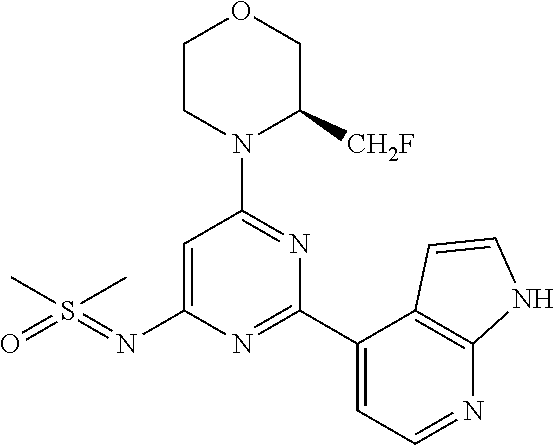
C1CN(C2=NC(C3=CC=NC4=C3C=CN4)=NC(N=S(=O)(C)C)=C2)C([CH2F])CO1
